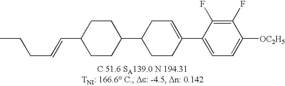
C1(F)=C(F)C(C2=CCC(C3CCC(C=CCCC)CC3)CC2)=CC=C1[OC2H5]
